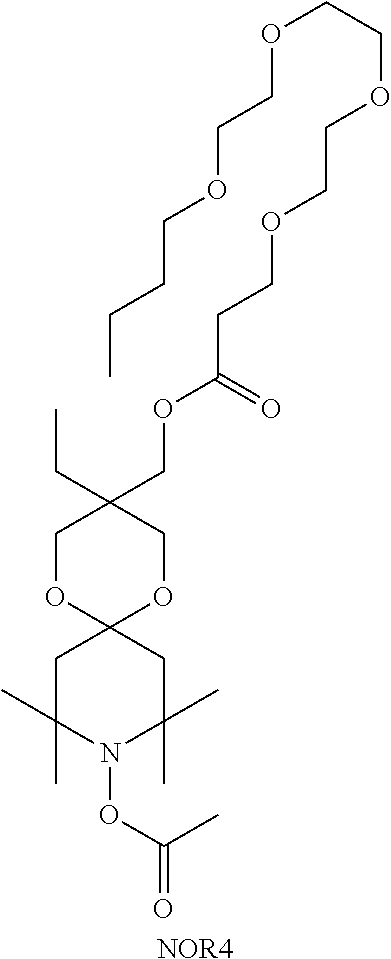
C1C(C)(C)N(OC(=O)C)C(C)(C)CC12OCC(COC(CCOCCOCCOCCOCCCC)=O)(CC)CO2.[NOR4]
